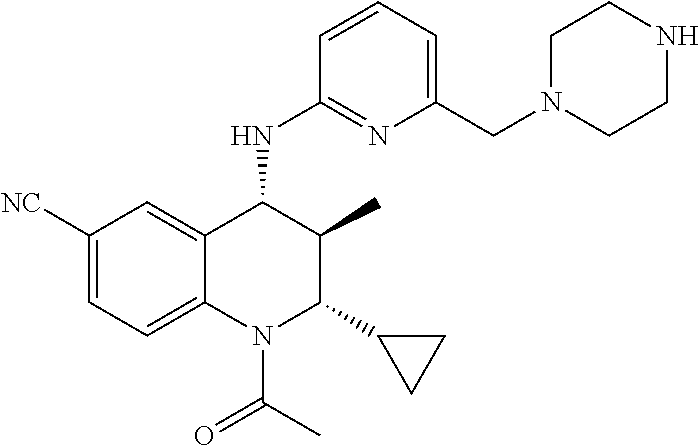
C1([NC])=CC=C2C(=C1)C(NC1=NC(CN3CCNCC3)=CC=C1)C(C)C(C1CC1)N2C(C)=O
